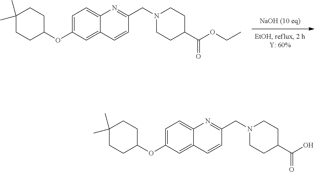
C1=C(OC2CCC(C)(C)CC2)C=C2C(=C1)N=C(CN1CCC(C(OCC)=O)CC1)C=C2.C1=C(OC2CCC(C)(C)CC2)C=C2C(=C1)N=C(CN1CCC(C(O)=O)CC1)C=C2
